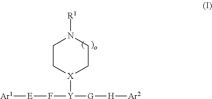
C1C[X]([Y](F[E][Ar1])[G][H][Ar2])CCN1[R1]
